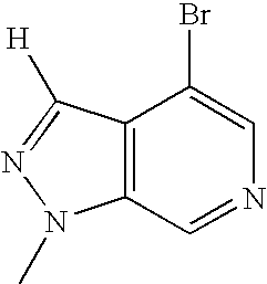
C12=C(C=NC=C1Br)N(C)N=C2[H]
